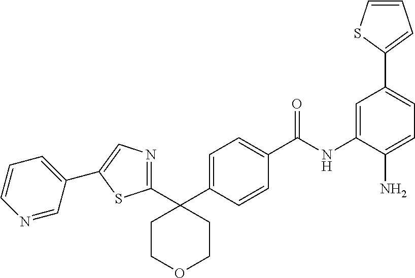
C1(C2=CC=C(N)C(NC(C3=CC=C(C4(C5=NC=C(C6=CC=CN=C6)S5)CCOCC4)C=C3)=O)=C2)=CC=CS1
